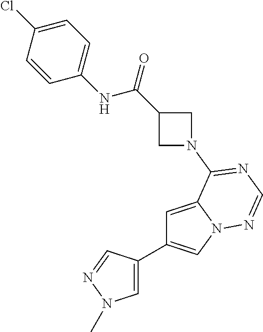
C1=C(C2=CN3C(=C2)C(N2CC(C(=O)NC4=CC=C(Cl)C=C4)C2)=NC=N3)C=NN1C
